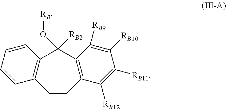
C12=C(C=CC=C1)CCC1=C(C2(O[RB1])[RB2])C([RB9])=C([RB10])C([RB11])=C1[RB12]
